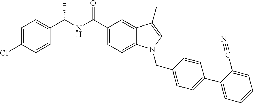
C1=C(Cl)C=CC(C(NC(C2=CC=C3C(=C2)C(C)=C(C)N3CC2=CC=C(C3=CC=CC=C3C#N)C=C2)=O)C)=C1
